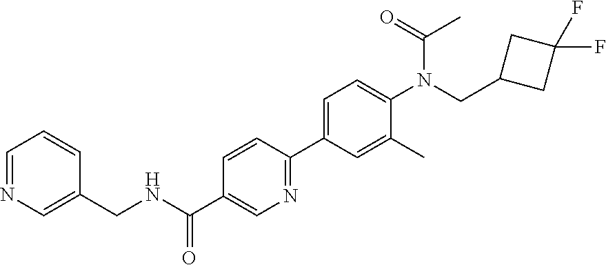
C(C1=CN=C(C2=CC=C(N(CC3CC(F)(F)C3)C(C)=O)C(C)=C2)C=C1)(NCC1=CN=CC=C1)=O
